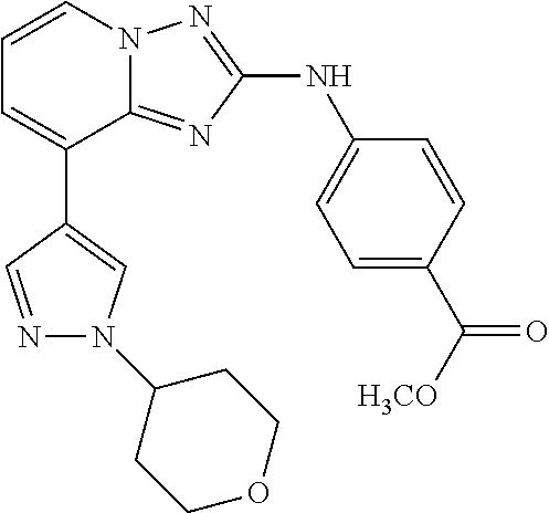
C1(C2=CC=CN3C2=NC(NC2=CC=C(C([H3CO])=O)C=C2)=N3)=CN(C2CCOCC2)N=C1
